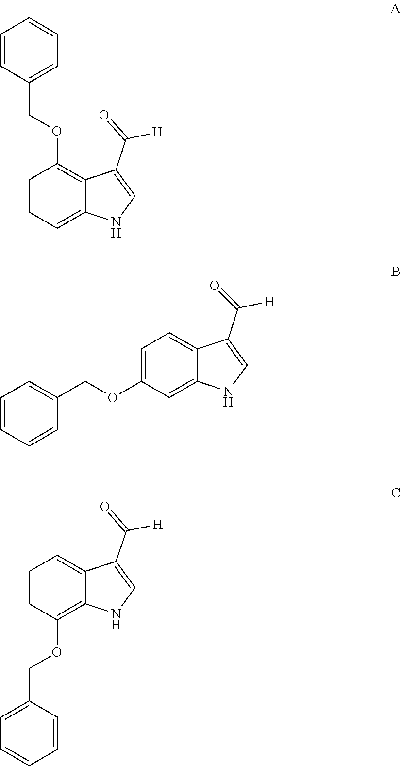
C1(OCC2=CC=CC=C2)=C2C(C(=O)[H])=CNC2=CC=C1.C1=C(COC2=CC=C3C(C(=O)[H])=CNC3=C2)C=CC=C1.C1=CC(OCC2=CC=CC=C2)=C2C(=C1)C(C(=O)[H])=CN2
